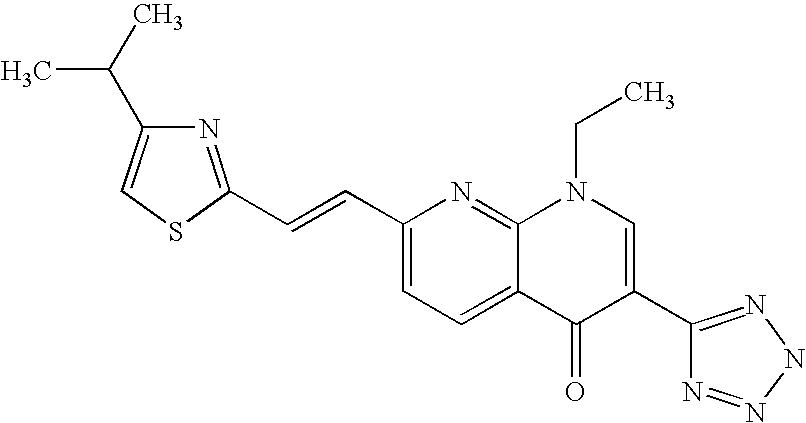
N1=C(C=CC2=CC=C3C(=N2)N(CC)C=C(C2=NNN=N2)C3=O)SC=C1C(C)C
